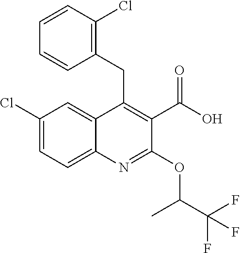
C1(Cl)=CC=C2C(=C1)C(CC1=C(Cl)C=CC=C1)=C(C(O)=O)C(OC(C(F)(F)F)C)=N2
